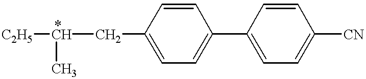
[C2H5]C(CC1=CC=C(C2=CC=C([CN])C=C2)C=C1)C
